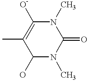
C1([O-])=C(C)C(O)N(C)C(=O)N1C
